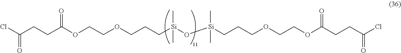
ClC(CCC(OCCOCCC[Si](O[Si](CCCOCCOC(CCC(Cl)=O)=O)(C)C)(C)C)=O)=O
